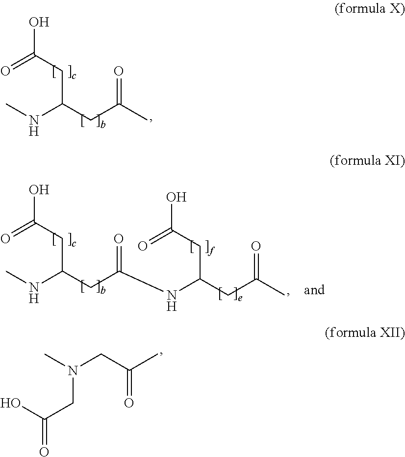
O=C(CC(NC)CC(C)=O)O.O=C(CC(NC)CC(NC(CC(C)=O)CC(O)=O)=O)O.C(CN(CC(C)=O)C)(O)=O
